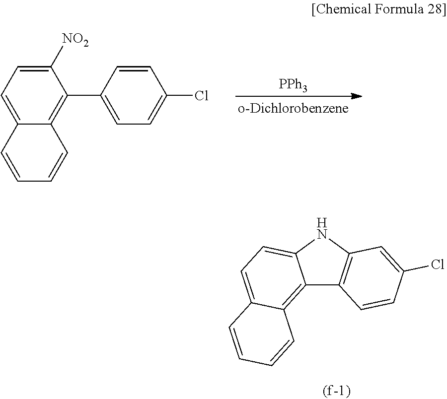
C12=C3C(=CC=C1NC1=C2C=CC(Cl)=C1)C=CC=C3.[PPh3].C12=CC=C([NO2])C(C3=CC=C(Cl)C=C3)=C1C=CC=C2
